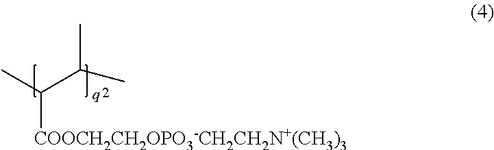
[COOCH2CH2OPO3-CH2CH2N+(CH3)3]C(C)C(C)C
